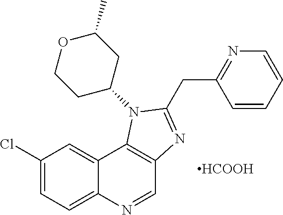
C1(Cl)=CC=C2C(=C1)C1=C(C=N2)N=C(CC2=NC=CC=C2)N1C1CC(C)OCC1.[HCOOH]
